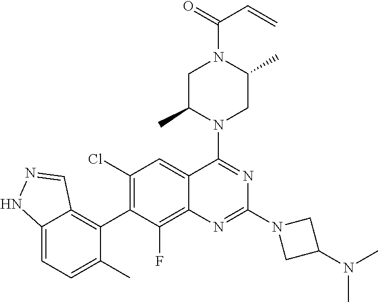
C12=CC=C(C)C(C3=C(Cl)C=C4C(=C3F)N=C(N3CC(N(C)C)C3)N=C4N3CC(C)N(C(=O)C=C)CC3C)=C1C=NN2
